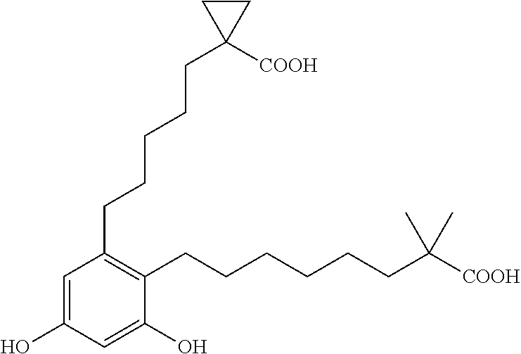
C1=C(O)C=C(O)C(CCCCCCC([COOH])(C)C)=C1CCCCCC1([COOH])CC1
